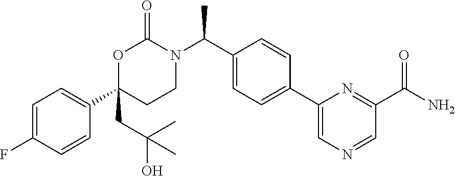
C1=C(F)C=CC(C2(CC(O)(C)C)CCN(C(C3=CC=C(C4=CN=CC(C(N)=O)=N4)C=C3)C)C(=O)O2)=C1
